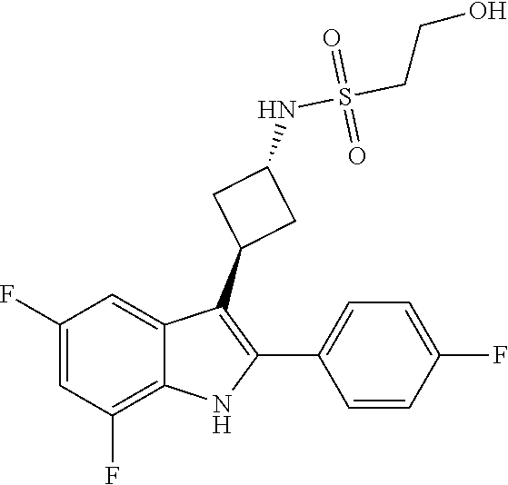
C(S(=O)(=O)NC1CC(C2=C(C3=CC=C(F)C=C3)NC3=C(F)C=C(F)C=C32)C1)CO
